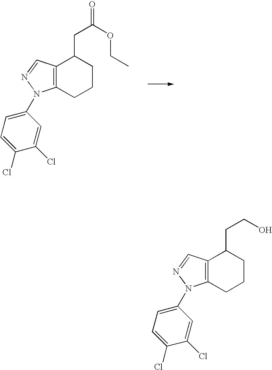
C12=C(CCCC1CCO)N(C1=CC=C(Cl)C(Cl)=C1)N=C2.C12=C(CCCC1CC(=O)OCC)N(C1=CC=C(Cl)C(Cl)=C1)N=C2
